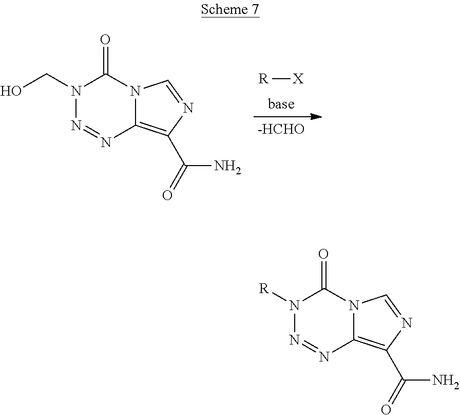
[R][X].N12C(=C(C(=O)N)N=C1)N=NN(CO)C2=O.N12C(=C(C(=O)N)N=C1)N=NN([R])C2=O
